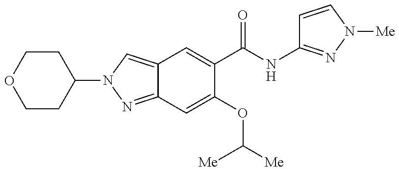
C12=CN(C3CCOCC3)N=C1C=C(OC([Me])[Me])C(C(NC1=NN([Me])C=C1)=O)=C2
